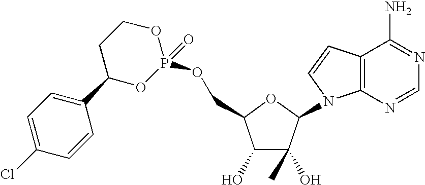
C1(O)C(O)(C)C(N2C3=C(C=C2)C(N)=NC=N3)OC1COP1(=O)OCCC(C2=CC=C(Cl)C=C2)O1
